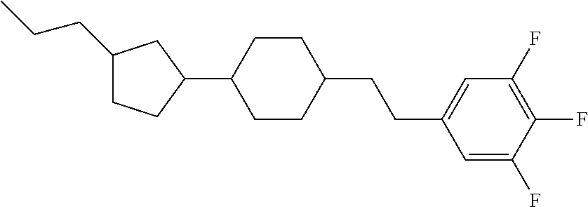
C1(CCC)CCC(C2CCC(CCC3=CC(F)=C(F)C(F)=C3)CC2)C1
